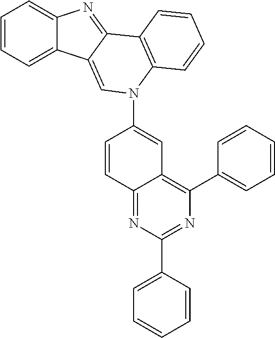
C1=CC=C2C(=C1)N=C1C2=CN(C2=CC3=C(C4=CC=CC=C4)N=C(C4=CC=CC=C4)N=C3C=C2)C2=C1C=CC=C2
